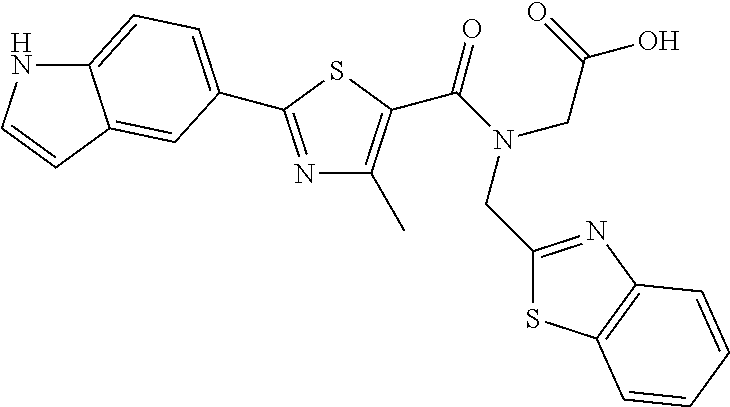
N1=C(C2=CC=C3NC=CC3=C2)SC(C(=O)N(CC2=NC3=C(S2)C=CC=C3)CC(=O)O)=C1C
